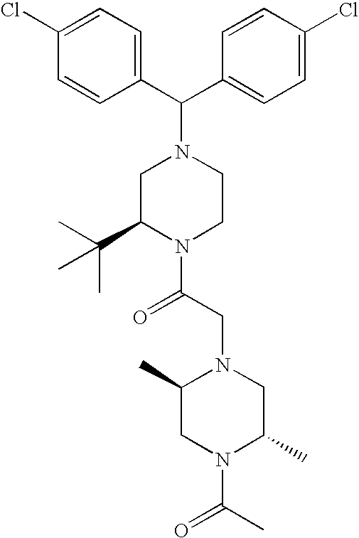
C1=C(Cl)C=CC(C(C2=CC=C(Cl)C=C2)N2CC(C(C)(C)C)N(C(CN3C(C)CN(C(C)=O)C(C)C3)=O)CC2)=C1
